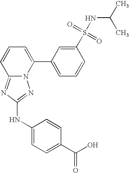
C12=NC(NC3=CC=C(C(O)=O)C=C3)=NN1C(C1=CC=CC(S(=O)(=O)NC(C)C)=C1)=CC=C2
